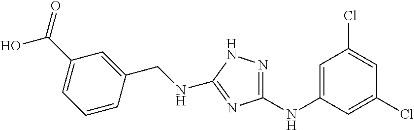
C1=C(NC2=NNC(NCC3=CC(C(O)=O)=CC=C3)=N2)C=C(Cl)C=C1Cl
